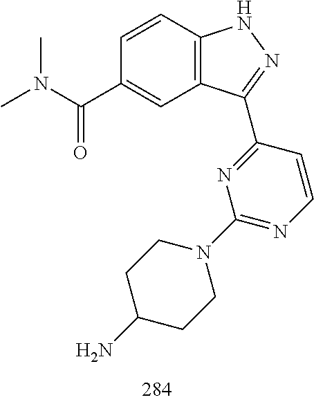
C12=C(C=CC(C(N(C)C)=O)=C1)NN=C2C1=NC(N2CCC(N)CC2)=NC=C1
